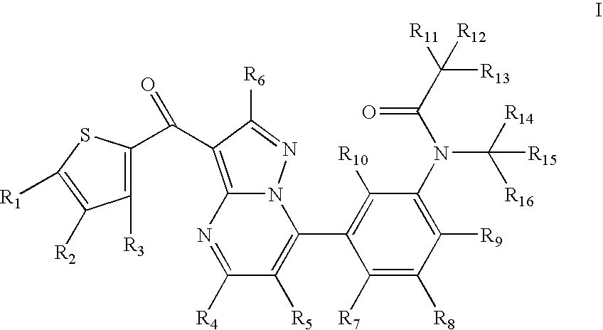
C1([R7])=C([R8])C([R9])=C(N(C([R16])([R14])[R15])C(C([R13])([R11])[R12])=O)C([R10])=C1C1=C([R5])C([R4])=NC2=C(C(C3=C([R3])C([R2])=C([R1])S3)=O)C([R6])=NN12
